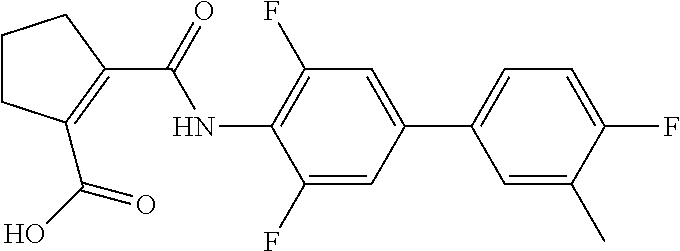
C1CCC(C(NC2=C(F)C=C(C3=CC=C(F)C(C)=C3)C=C2F)=O)=C1C(O)=O
